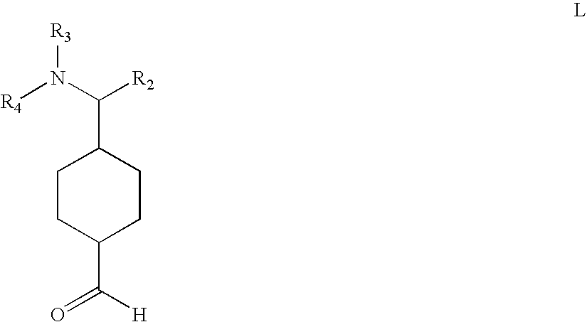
C1CC(C([H])=O)CCC1C([R2])N([R4])[R3]
